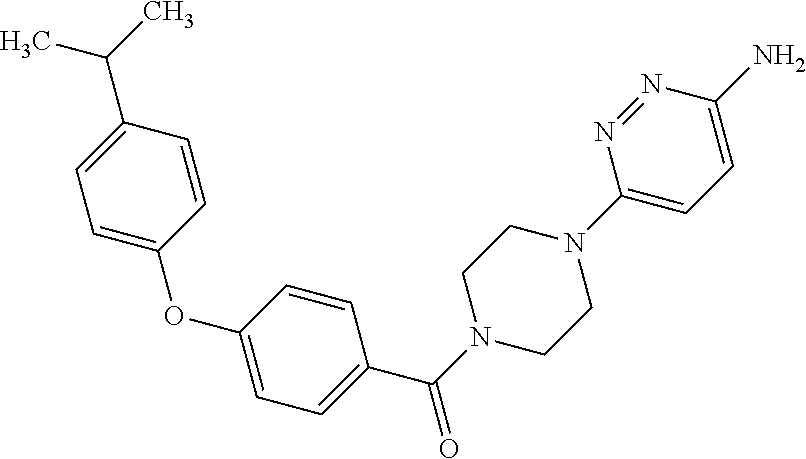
C1=C(OC2=CC=C(C(N3CCN(C4=CC=C(N)N=N4)CC3)=O)C=C2)C=CC(C(C)C)=C1
